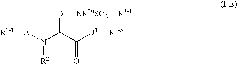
[R1-1][A]N(C(C([J1][R4-3])=O)[D][NR30SO2][R3-1])[R2]
